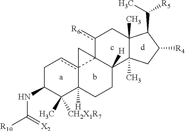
C(C1C2(C)C(C)(CC1[R4])C1([H])C3(c([R6])C2)c2(cCC(NC([R10])=[X2])C(C)([CH2X1R7])C2([H])CC1)C3)([R5])C
